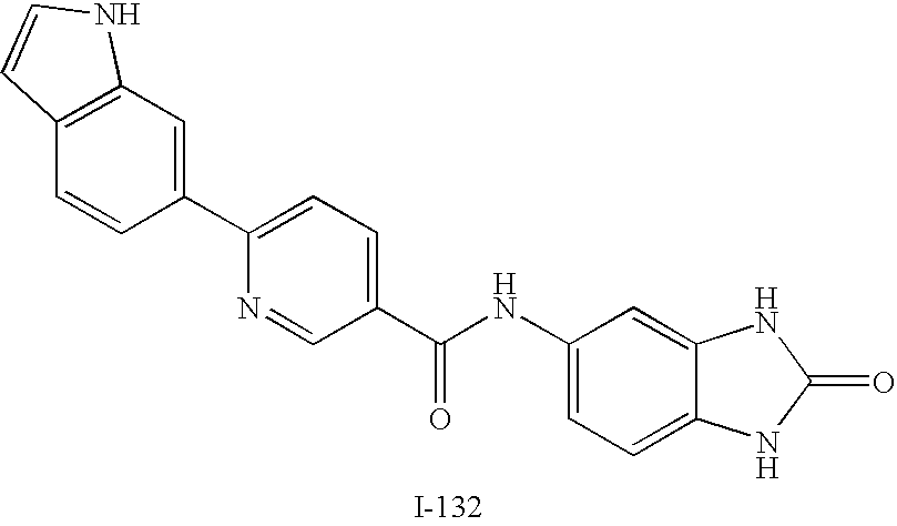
C12=C(C=C(C3=CC=C(C(NC4=CC=C5C(=C4)NC(=O)N5)=O)C=N3)C=C1)NC=C2
